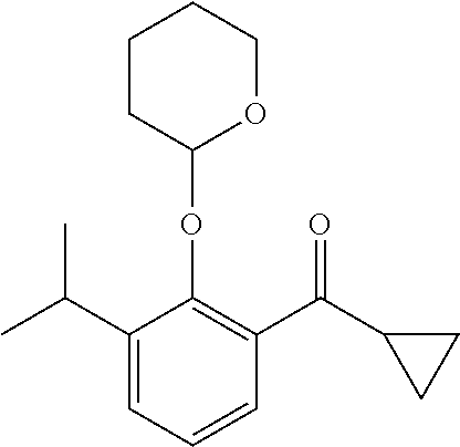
C1(C(C2CC2)=O)=C(OC2OCCCC2)C(C(C)C)=CC=C1
